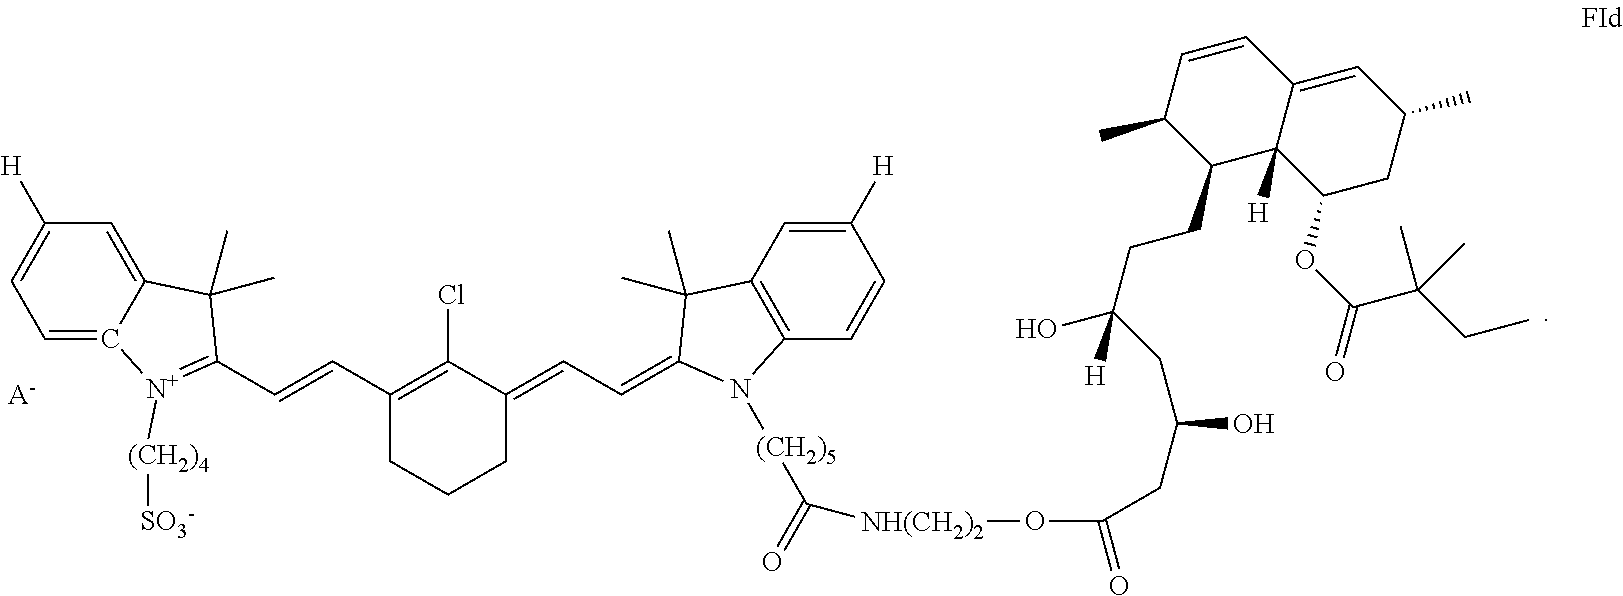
[A-].C1(C=CC2=[N+]([(CH2)4][SO3-])C3=CC=C([H])C=C3C2(C)C)=C(Cl)C(=CC=C2N([(CH2)5]C(=O)[NH(CH2)2]OC(=O)CC(CC(CCC3C4([H])C(=CC(C)CC4OC(=O)C(CC)(C)C)C=CC3C)(O)[H])O)C3=C(C2(C)C)C=C([H])C=C3)CCC1
